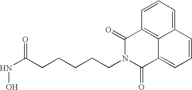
C1=CC2=C3C(=C1)C=CC=C3C(=O)N(CCCCCC(NO)=O)C2=O
